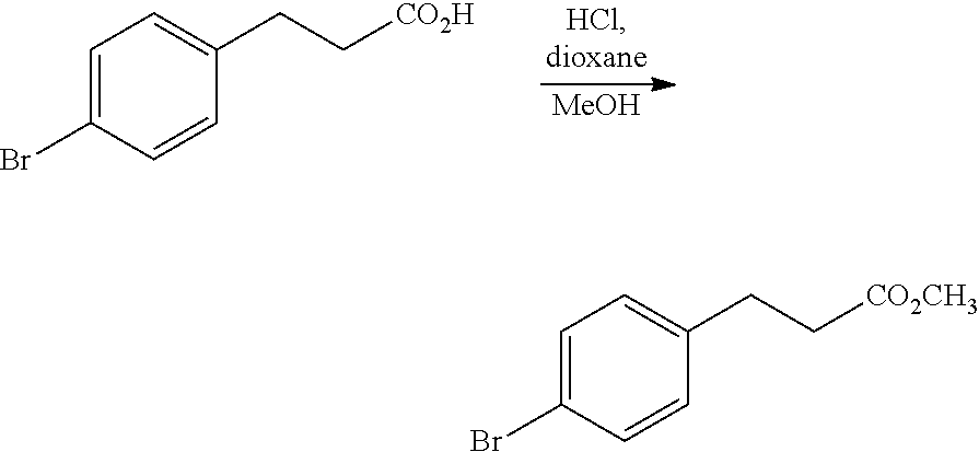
C1=C(Br)C=CC(CC[CO2H])=C1.[MeOH].C1=C(Br)C=CC(CC[CO2CH3])=C1
